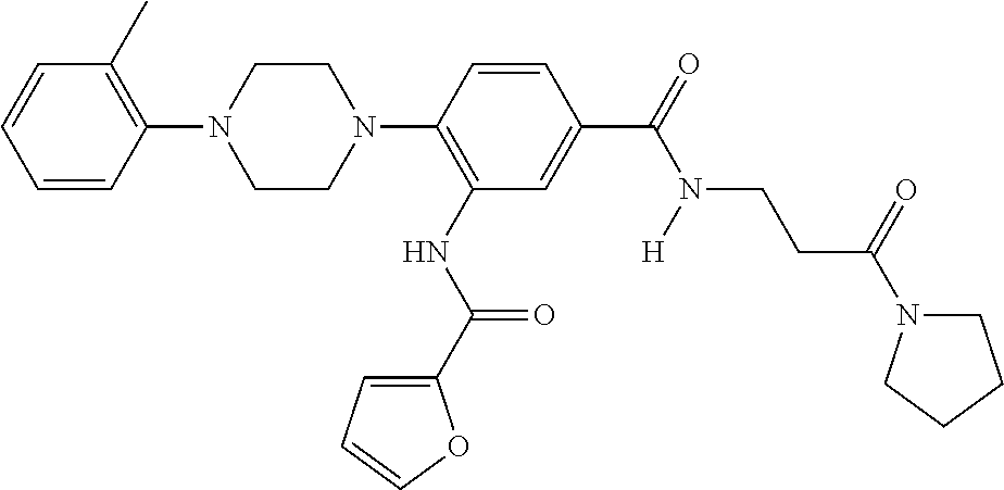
C1=CC=CC(N2CCN(C3=C(NC(=O)C4=CC=CO4)C=C(C(N(CCC(N4CCCC4)=O)[H])=O)C=C3)CC2)=C1C
